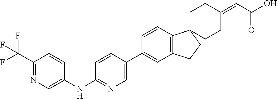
C1=CC(NC2=NC=C(C3=CC4=C(C=C3)C3(CCC(=CC(=O)O)CC3)CC4)C=C2)=CN=C1C(F)(F)F
